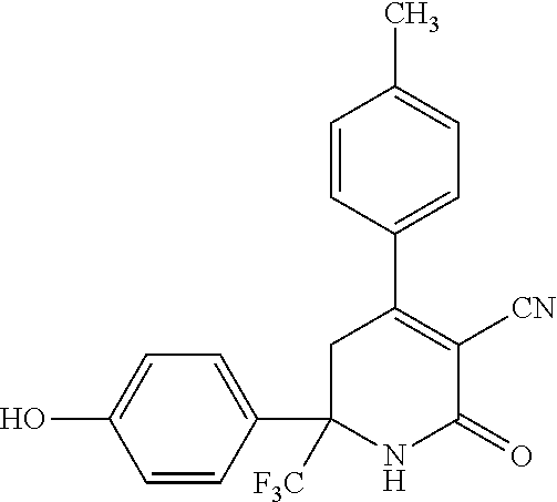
C1=CC(C2([F3C])NC(=O)C([CN])=C(C3=CC=C(C)C=C3)C2)=CC=C1O
